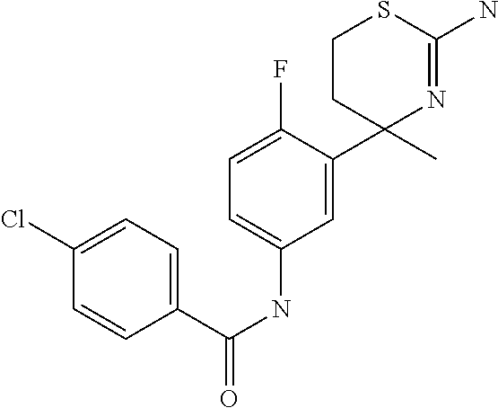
C1=C(NC(=O)C2=CC=C(Cl)C=C2)C=C(C2(C)N=C(N)SCC2)C(F)=C1
